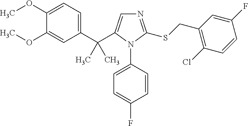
C1(OC)=CC=C(C(C2=CN=C(SCC3=C(Cl)C=CC(F)=C3)N2C2=CC=C(F)C=C2)(C)C)C=C1OC
